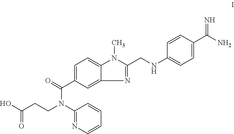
C(=O)(O)CCN(C1=NC=CC=C1)C(=O)C1=CC=C2N(C)C(CNC3=CC=C(C(N)=N)C=C3)=NC2=C1
